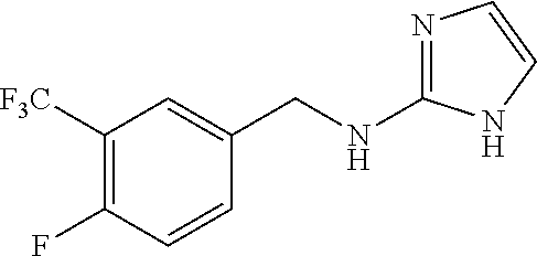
N1=C(NCC2=CC([F3C])=C(F)C=C2)NC=C1
